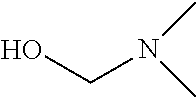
OCN(C)C
